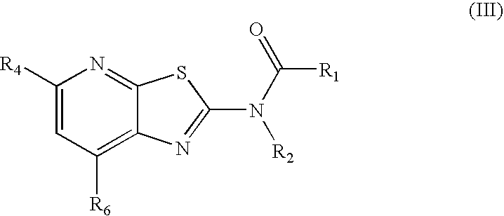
C1([R4])=CC([R6])=C2C(=N1)SC(N(C([R1])=O)[R2])=N2
